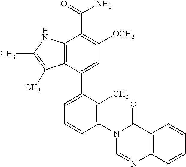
N1(C2=C(C)C(C3=CC([OCH3])=C(C(=O)N)C4=C3C(C)=C(C)N4)=CC=C2)C=NC2=C(C1=O)C=CC=C2
